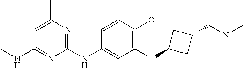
C1(NC)=NC(NC2=CC(OC3CC(CN(C)C)C3)=C(OC)C=C2)=NC(C)=C1
